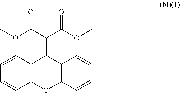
C1=CC2C(C=C1)OC1C(C2=C(C(OC)=O)C(=O)OC)C=CC=C1
